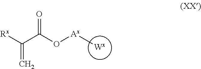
[Wx].C[Ax]OC(C(=C)[Rx])=O
